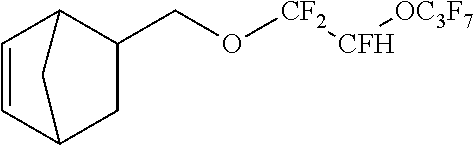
C1=CC2CC(CO[CF2][CFH][OC3F7])C1C2
